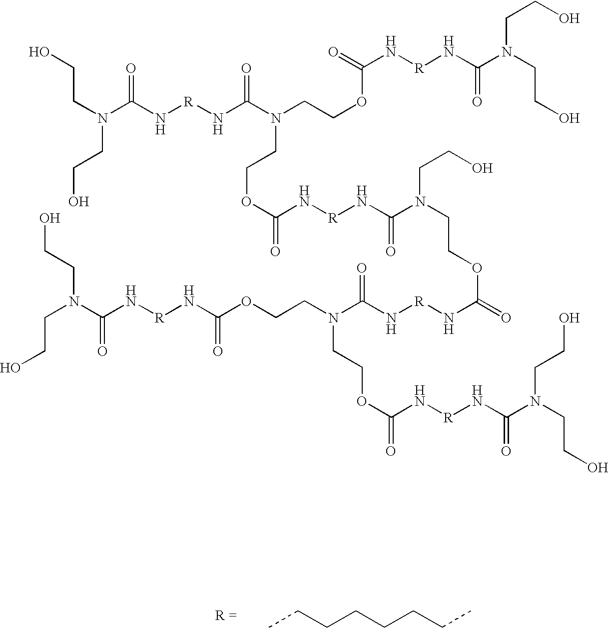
N(C(N[R]NC(N(CCOC(=O)N[R]NC(=O)N(CCO)CCO)CCOC(=O)N[R]NC(=O)N(CCOC(=O)N[R]NC(N(CCOC(N[R]NC(=O)N(CCO)CCO)=O)CCOC(=O)N[R]NC(N(CCO)CCO)=O)=O)CCO)=O)=O)(CCO)CCO.CCCCCCCC
